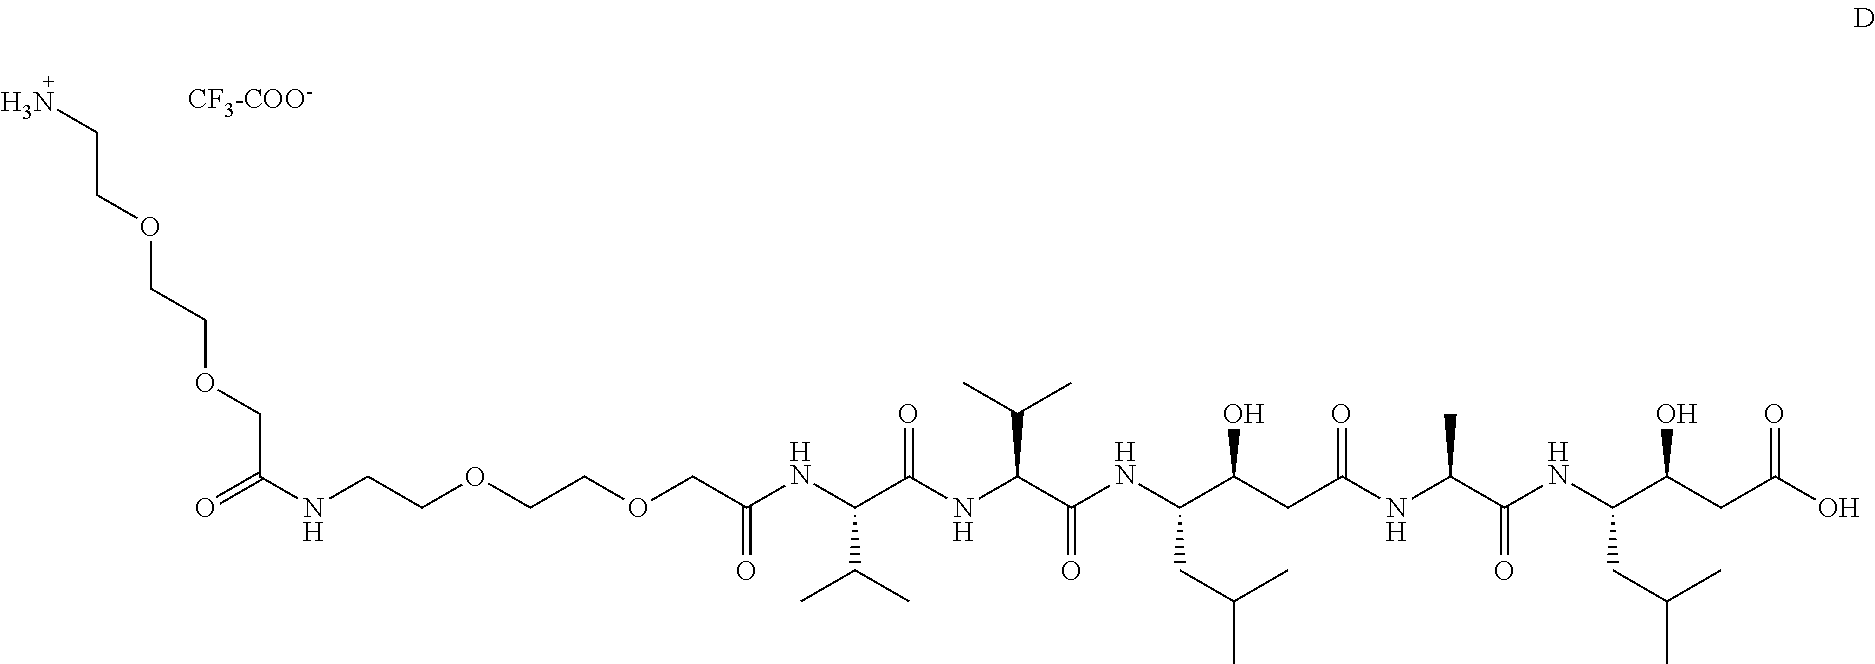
NCCOCCOCC(NCCOCCOCC(NC(C(NC(C(NC(C(CC(NC(C(NC(C(CC(O)=O)O)CC(C)C)=O)C)=O)O)CC(C)C)=O)C(C)C)=O)C(C)C)=O)=O
